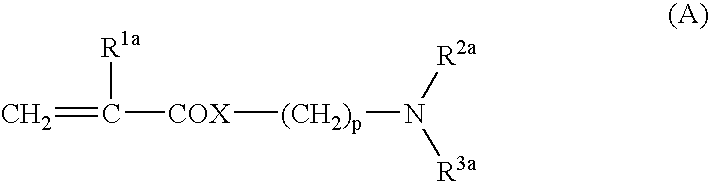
C=C([COX][(CH2)p]N([R2a])[R3a])[R1a]
